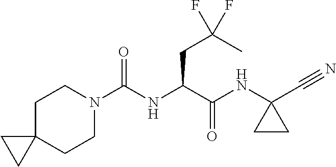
C(NC(C(NC1(C#N)CC1)=O)CC(F)(C)F)(N1CCC2(CC1)CC2)=O
